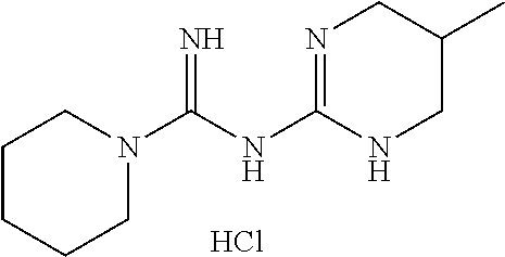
C1CCCN(C(NC2=NCC(C)CN2)=N)C1.Cl
